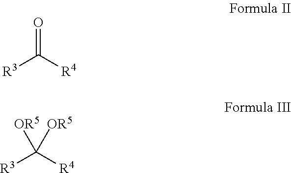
[R3]C([R4])=O.[R3]C([R4])([OR5])[OR5]
